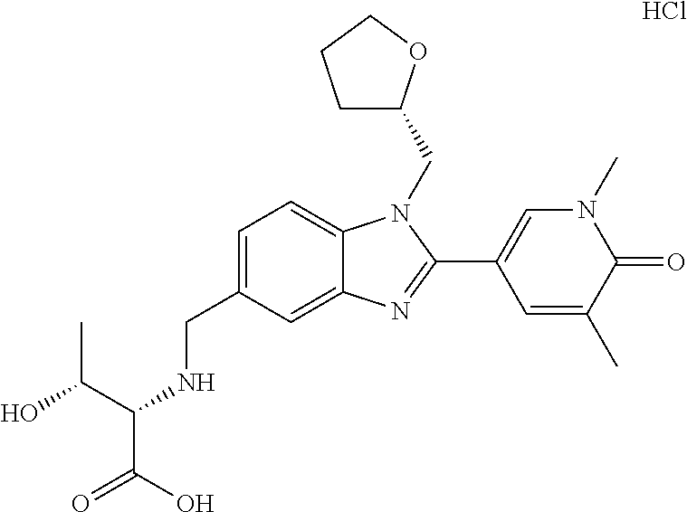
Cl.C1=C(CNC(C(O)C)C(O)=O)C=C2C(=C1)N(CC1CCCO1)C(C1=CN(C)C(=O)C(C)=C1)=N2
